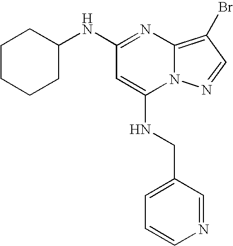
N(C1=NC2=C(Br)C=NN2C(NCC2=CC=CN=C2)=C1)C1CCCCC1
